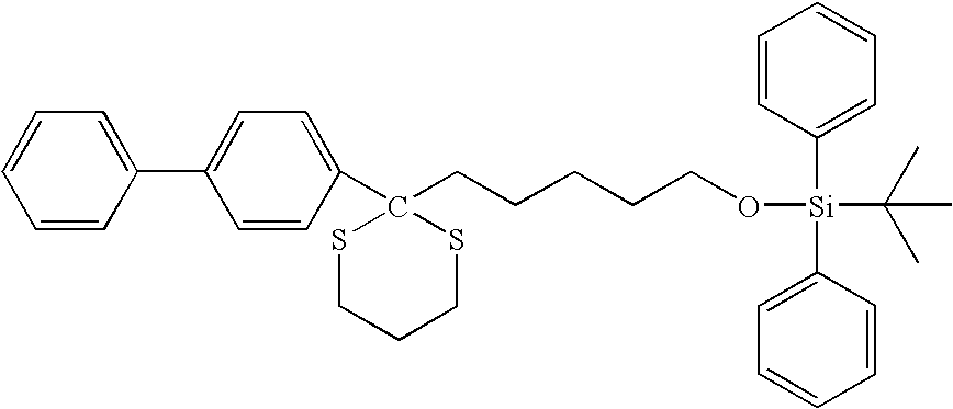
C1=CC([Si](C2=CC=CC=C2)(C(C)(C)C)OCCCCCC2(C3=CC=C(C4=CC=CC=C4)C=C3)SCCCS2)=CC=C1
